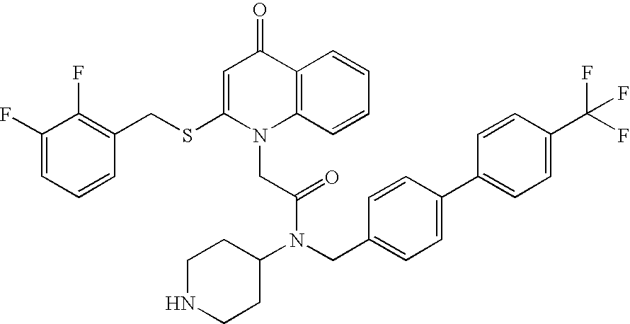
C1(F)=CC=CC(CSC2=CC(=O)C3=C(N2CC(N(C2CCNCC2)CC2=CC=C(C4=CC=C(C(F)(F)F)C=C4)C=C2)=O)C=CC=C3)=C1F
